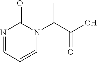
N1=CC=CN(C(C(O)=O)C)C1=O
